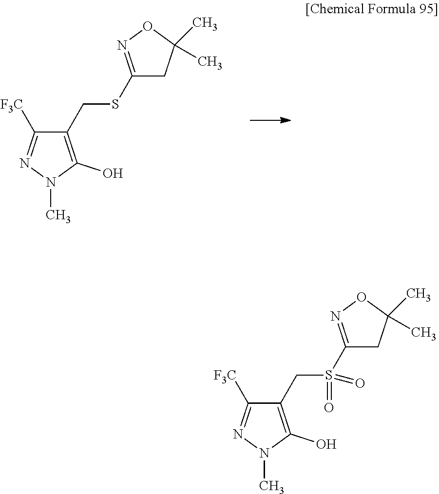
C1(CSC2=NOC(C)(C)C2)=C(O)N(C)N=C1[F3C].C1(CS(C2=NOC(C)(C)C2)(=O)=O)=C(O)N(C)N=C1[F3C]
